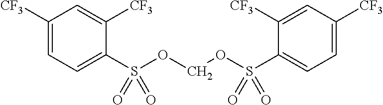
C1([CF3])=CC=C(S(OCOS(C2=CC=C([CF3])C=C2[CF3])(=O)=O)(=O)=O)C([CF3])=C1
